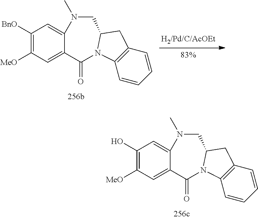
C1(O)=C([MeO])C=C2C(=C1)N(C)CC1CC3=C(C=CC=C3)N1C2=O.C1([BnO])=C([MeO])C=C2C(=C1)N(C)CC1CC3=C(C=CC=C3)N1C2=O
